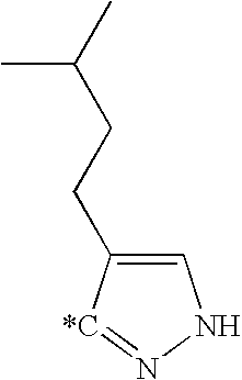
C1=C(CCC(C)C)[*C]=NN1
